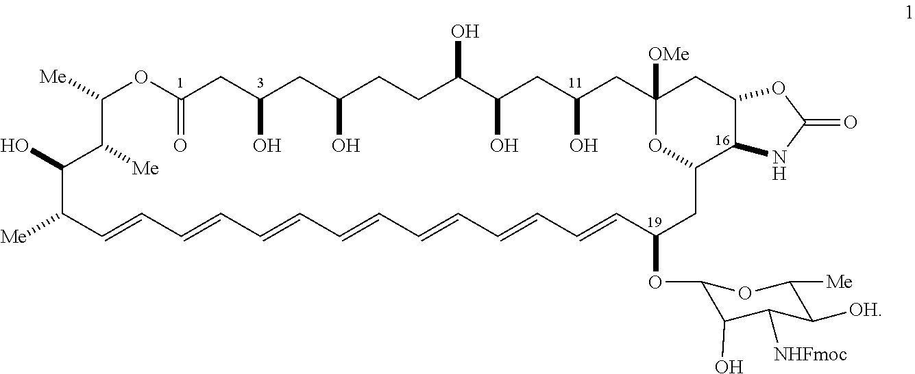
C1([Me])C([Me])C(O)C([Me])C=CC=CC=CC=CC=CC=CC=CC(OC2C(O)C([NHFmoc])C([OH])C([Me])O2)CC2OC([OMe])(CC(O)CC(O)C(O)CCC(O)CC(O)CC(=O)O1)CC1C2NC(=O)O1
